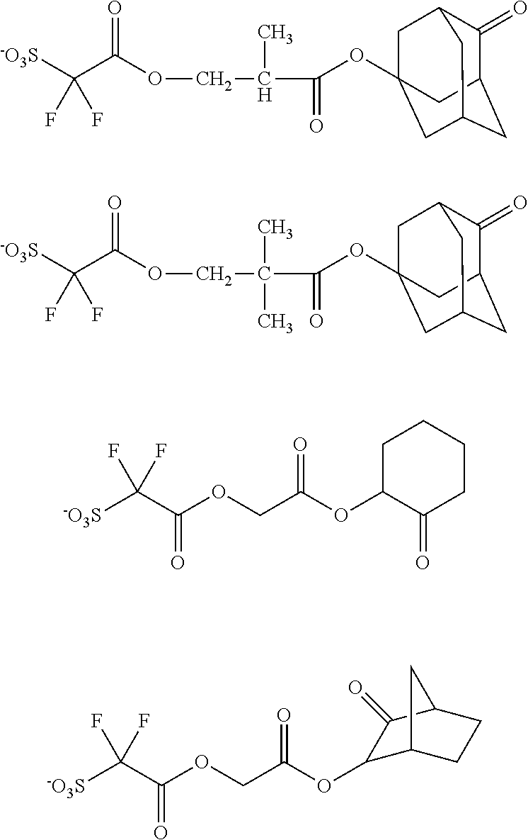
[-O3S]C(C(OCC(C(OC12CC3C(=O)C(CC(C1)C3)C2)=O)C)=O)(F)F.[-O3S]C(C(OCC(C(OC12CC3C(=O)C(CC(C1)C3)C2)=O)(C)C)=O)(F)F.C(C(OCC(OC1C(=O)CCCC1)=O)=O)([-O3S])(F)F.C(C(OCC(OC1C2CCC(C1=O)C2)=O)=O)([-O3S])(F)F
